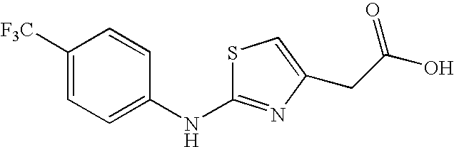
C1([F3C])=CC=C(NC2=NC(CC(=O)O)=CS2)C=C1
